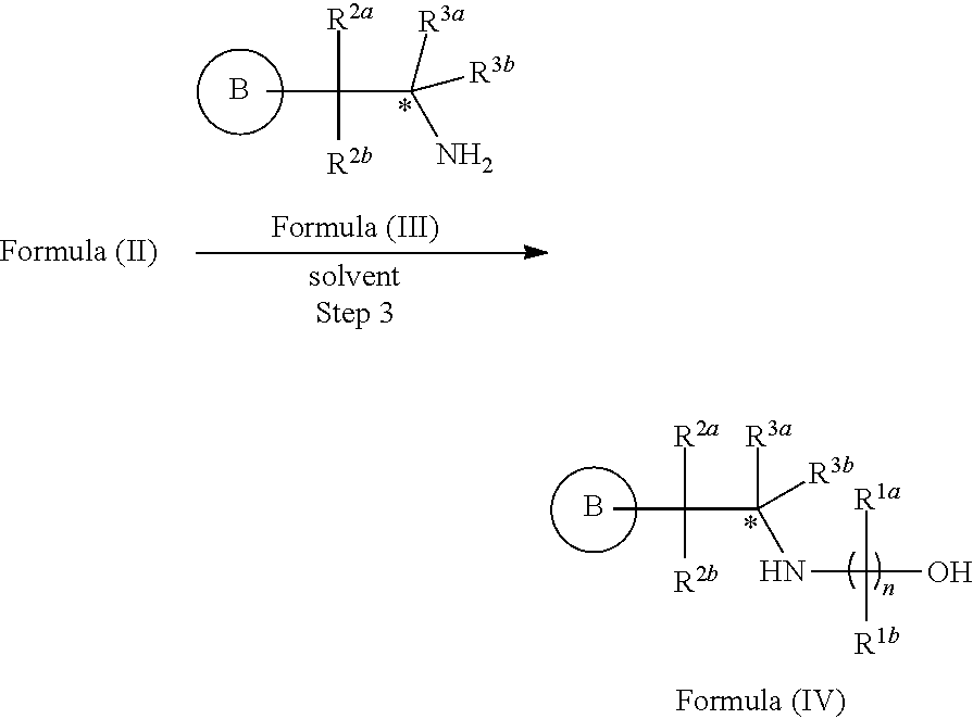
B.[R2a]C(C)(C([R3b])([R3a])N)[R2b].B.[R2a]C(C)([R2b])C([R3b])([R3a])NC([R1a])([R1b])O
